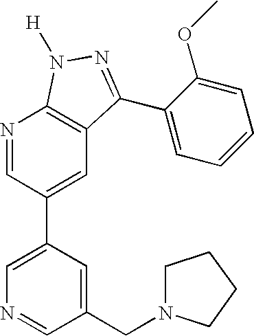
N1=CC(C2=CN=CC(CN3CCCC3)=C2)=CC2=C1N([H])N=C2C1=CC=CC=C1OC
